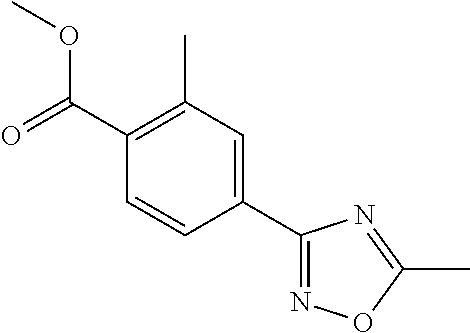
C1=CC(C2=NOC(C)=N2)=CC(C)=C1C(=O)OC
